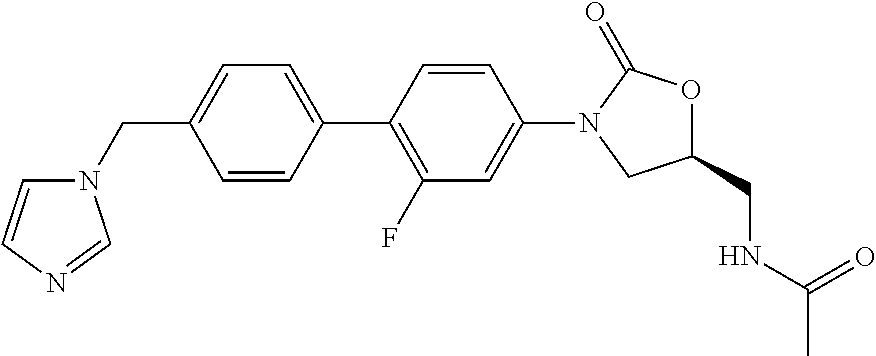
C1(CN2C=CN=C2)=CC=C(C2=C(F)C=C(N3CC(CNC(C)=O)OC3=O)C=C2)C=C1
